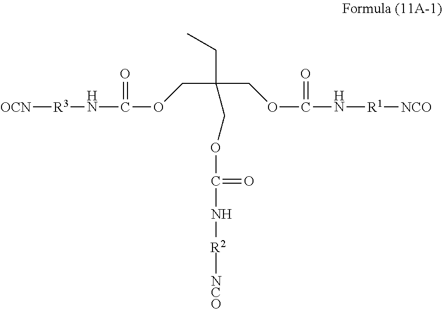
[OCN][R3]NC(=O)OCC(CC)(COC(=O)N[R2][NCO])COC(N[R1][NCO])=O
